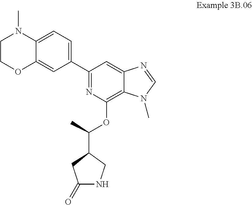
C1(=O)NCC(C(OC2=C3C(=CC(C4=CC=C5C(=C4)OCCN5C)=N2)N=CN3C)C)C1
